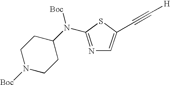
N1=C(N(C2CCN([Boc])CC2)[Boc])SC(C#C[H])=C1
